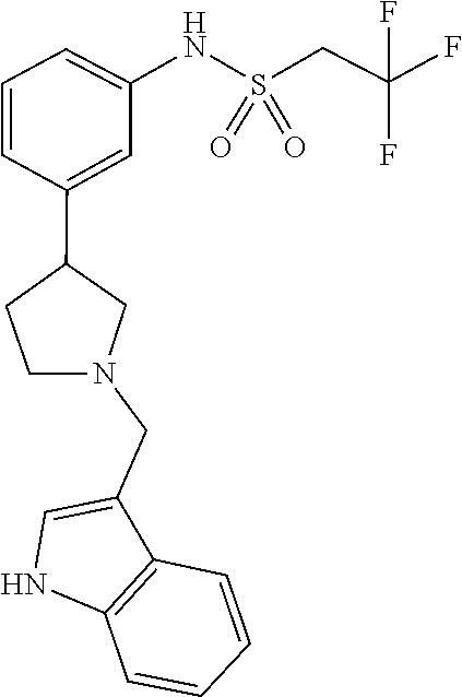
O=S(=O)(NC1=CC=CC(C2CN(CC3=CNC4=C3C=CC=C4)CC2)=C1)CC(F)(F)F
